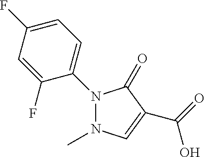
C1=C(F)C=C(F)C(N2N(C)C=C(C(=O)O)C2=O)=C1
